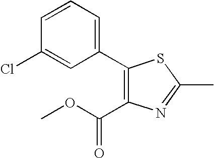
C1(C2=CC=CC(Cl)=C2)=C(C(OC)=O)N=C(C)S1
